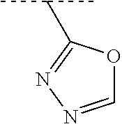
C1=NN=C(C(C)C)O1
